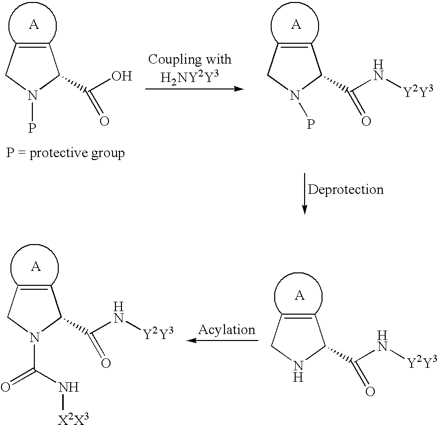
C1=CC(C(N[Y2Y3])=O)N(P)C1.C1=CC(C(O)=O)N(P)C1.C1=CC(C(N[Y2Y3])=O)NC1.C1=CC(C(N[Y2Y3])=O)N(C(N[X2X3])=O)C1
